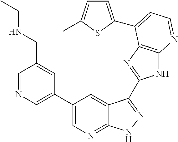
C1=NC=C(C2=CN=C3C(=C2)C(C2=NC4=C(N2)N=CC=C4C2=CC=C(C)S2)=NN3)C=C1CNCC
